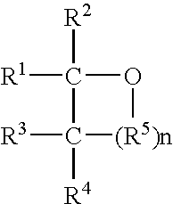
C1([R4])([R3])[(R5)n]OC1([R1])[R2]
